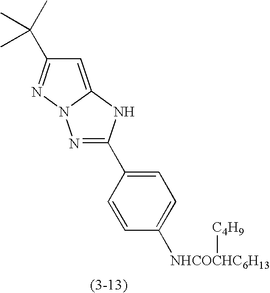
N1=C(C2=CC=C([NHCOCHC6H13][C4H9])C=C2)NC2=CC(C(C)(C)C)=NN12
